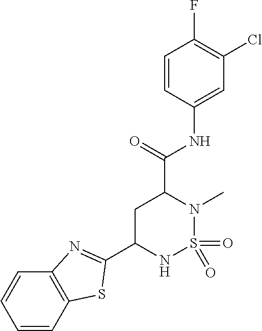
C1(C2NS(=O)(=O)N(C)C(C(=O)NC3=CC(Cl)=C(F)C=C3)C2)=NC2=C(S1)C=CC=C2
